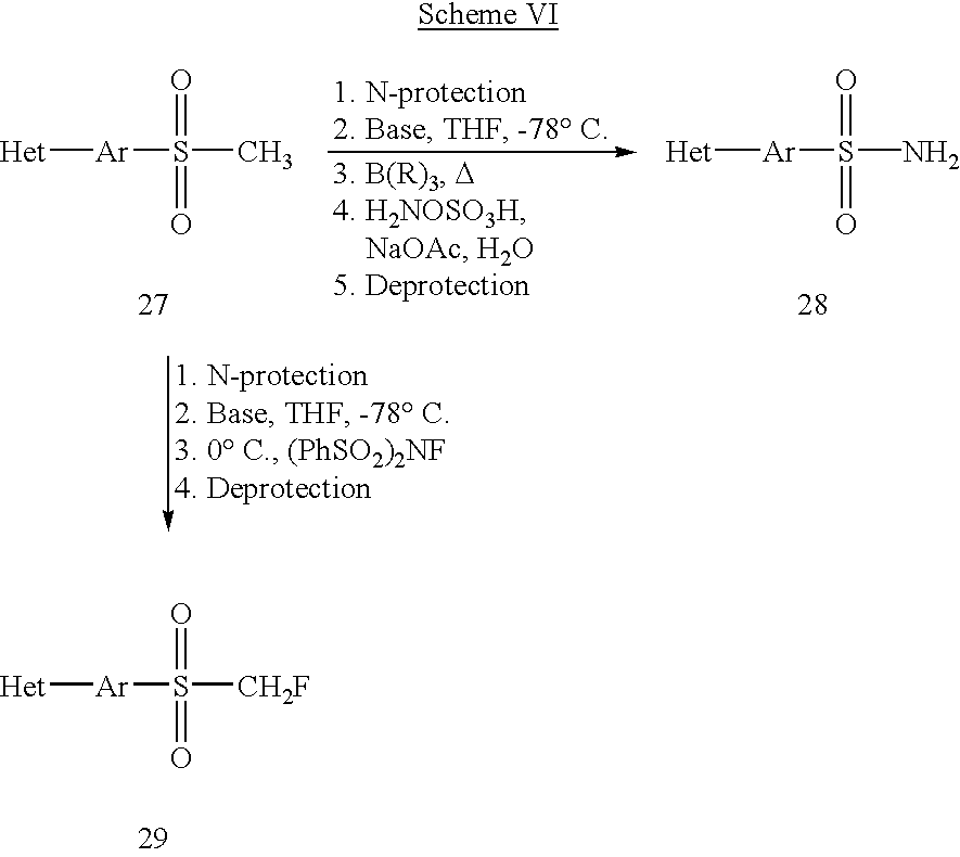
[Het][Ar]S(C)(=O)=O.[Het][Ar]S(N)(=O)=O.[Het][Ar]S([CH2F])(=O)=O
